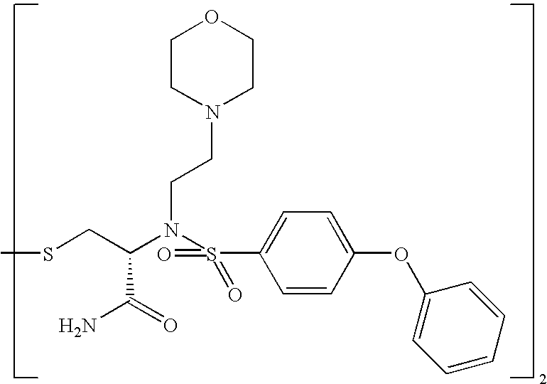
C1CN(CCN(C(CSC)C(=O)N)S(=O)(=O)C2=CC=C(OC3=CC=CC=C3)C=C2)CCO1
